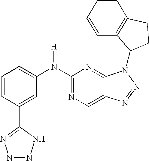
N(C1=NC=C2C(=N1)N(C1CCC3=C1C=CC=C3)N=N2)(C1=CC=CC(C2=NN=NN2)=C1)[H]
